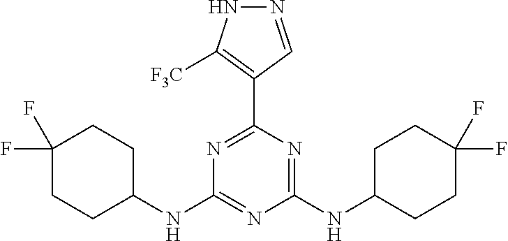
N1=C(C2=C([F3C])NN=C2)N=C(NC2CCC(F)(F)CC2)N=C1NC1CCC(F)(F)CC1
